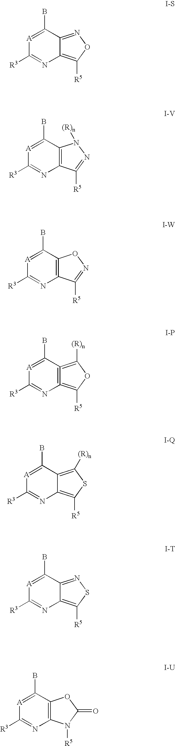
[A]1=C(B)C2=NOC([R5])=C2N=C1[R3].[A]1=C(B)C2=C(N=C1[R3])C([R5])=NN2[(R)n].[A]1=C(B)C2=C(N=C1[R3])C([R5])=NO2.[A]1=C(B)C2=C(=C([R5])OC=2[(R)n])N=C1[R3].[A]1=C(B)C2=C([(R)n])SC([R5])=C2N=C1[R3].[A]1=C(B)C2=NSC([R5])=C2N=C1[R3].[A]1=C(B)C2=C(N=C1[R3])N([R5])C(=O)O2
